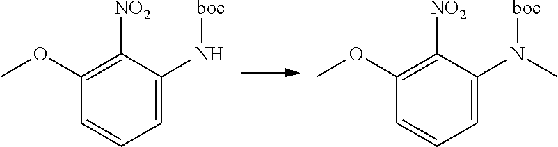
C1=C(N[boc])C([NO2])=C(OC)C=C1.C1=C(N([boc])C)C([NO2])=C(OC)C=C1
